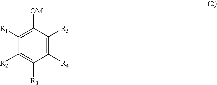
C1([R4])=C([R5])C([OM])=C([R1])C([R2])=C1[R3]
